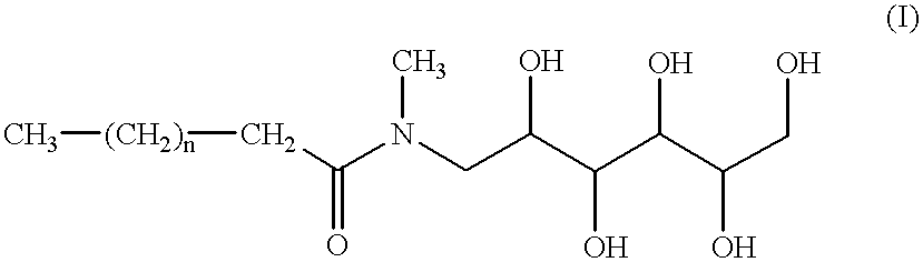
C[(CH2)n]CC(N(CC(C(C(C(CO)O)O)O)O)C)=O
